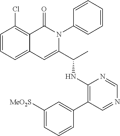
C1=CC=C2C(=C1Cl)C(=O)N(C1=CC=CC=C1)C(C(C)NC1=C(C3=CC([MeO2S])=CC=C3)C=NC=N1)=C2
